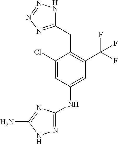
N1=C(NC2=CC(C(F)(F)F)=C(CC3=NN=NN3)C(Cl)=C2)N=C(N)N1
